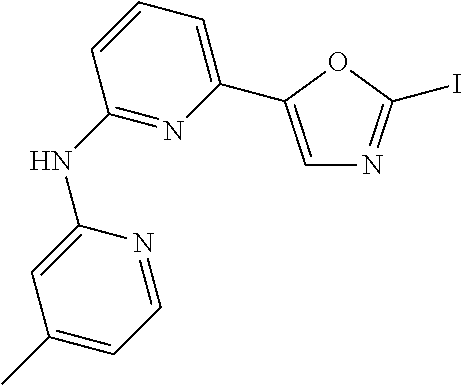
C1=C(C2=CC=CC(NC3=CC(C)=CC=N3)=N2)OC(I)=N1
